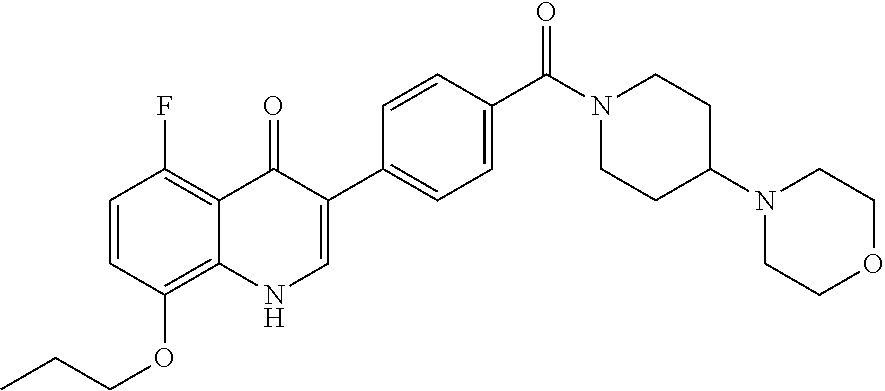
C1=CC(OCCC)=C2C(=C1F)C(=O)C(C1=CC=C(C(=O)N3CCC(N4CCOCC4)CC3)C=C1)=CN2
